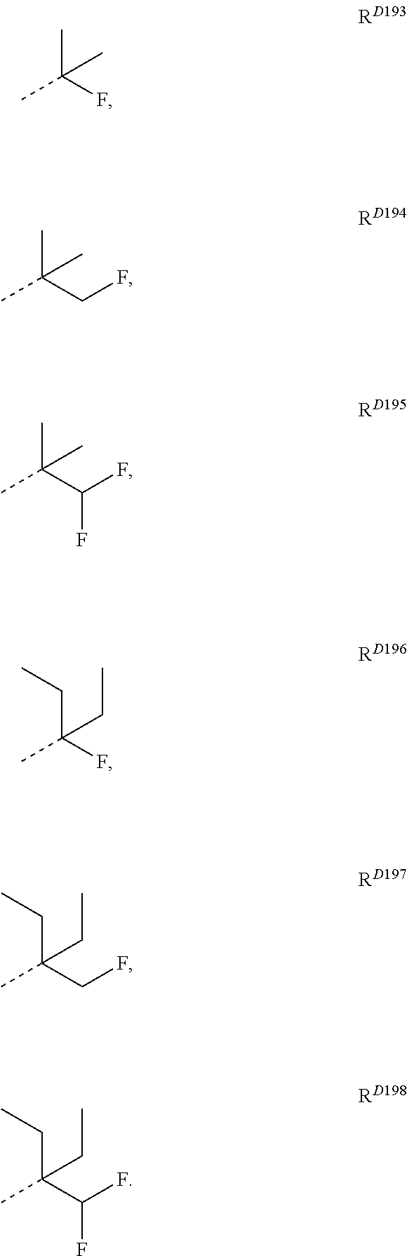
CC(F)(C)C.CC(CF)(C)C.CC(C(F)F)(C)C.CC(F)(CC)CC.CC(CF)(CC)CC.CC(C(F)F)(CC)CC
